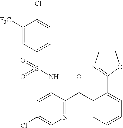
C1([F3C])=CC(S(NC2=CC(Cl)=CN=C2C(C2=CC=CC=C2C2=NC=CO2)=O)(=O)=O)=CC=C1Cl
